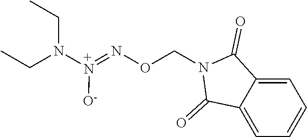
N([+N](=NOCN1C(=O)C2=CC=CC=C2C1=O)[O-])(CC)CC
